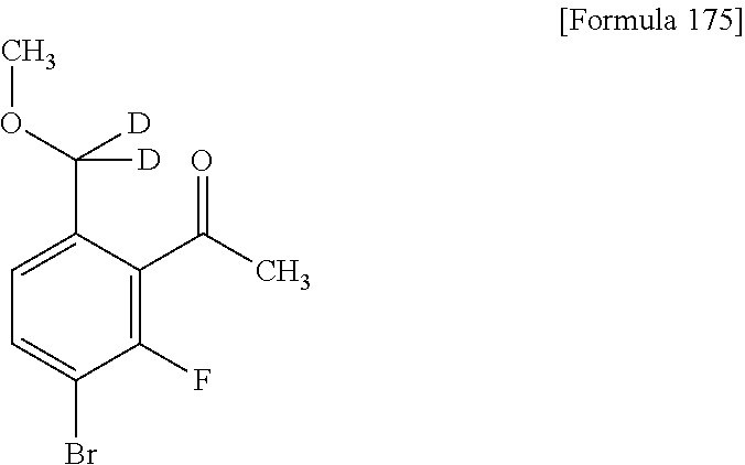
C1(F)=C(C(C)=O)C(C(OC)([D])[D])=CC=C1Br
